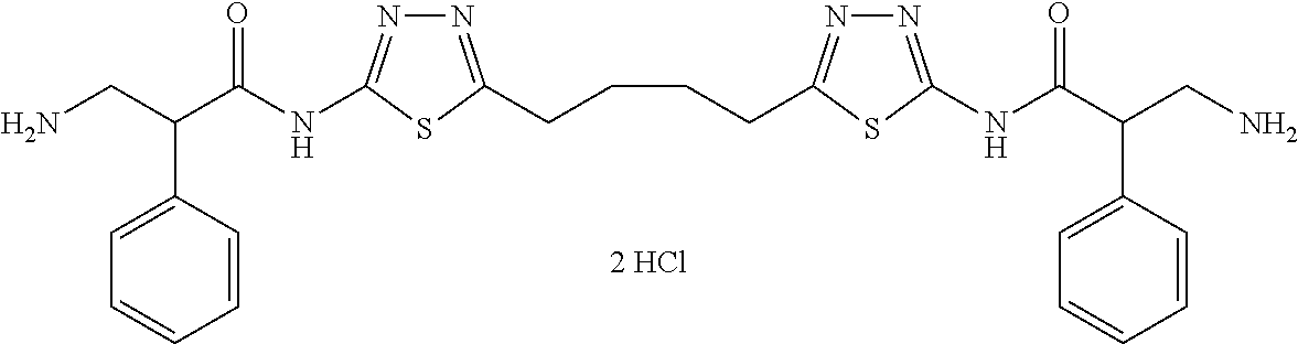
N1=C(CCCCC2=NN=C(NC(C(CN)C3=CC=CC=C3)=O)S2)SC(NC(C(CN)C2=CC=CC=C2)=O)=N1
